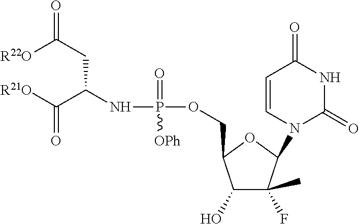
[R22O]C(CC(C([R21O])=O)NP(=O)([OPh])OCC1C(O)C(F)(C)C(N2C(=O)NC(=O)C=C2)O1)=O
